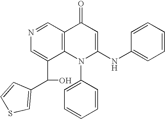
N1=CC2=C(C(C(O)C3=CSC=C3)=C1)N(C1=CC=CC=C1)C(NC1=CC=CC=C1)=CC2=O
